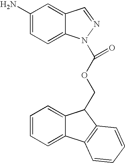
C1(N)=CC=C2C(=C1)C=NN2C(OCC1C2=CC=CC=C2C2=C1C=CC=C2)=O
